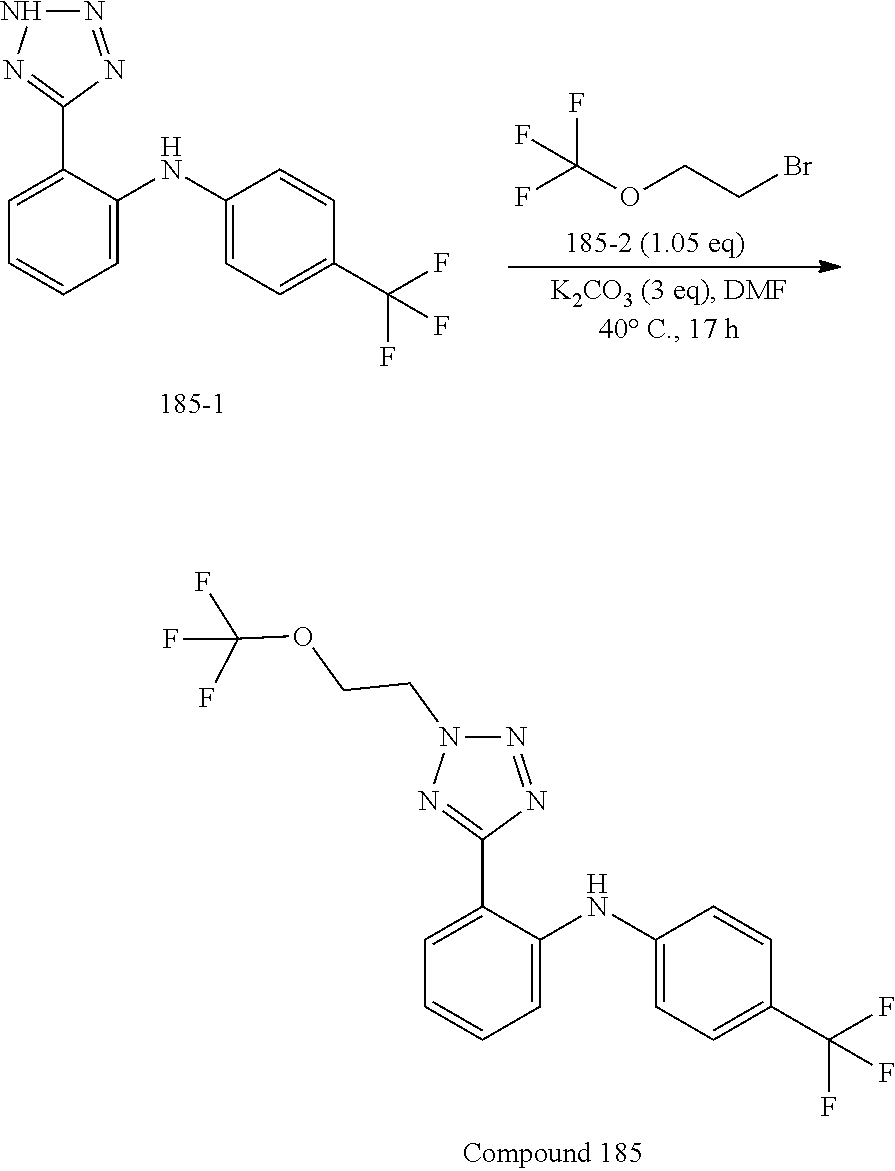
C1=C(C2=NN(CCOC(F)(F)F)N=N2)C(NC2=CC=C(C(F)(F)F)C=C2)=CC=C1.C1=C(C2=NNN=N2)C(NC2=CC=C(C(F)(F)F)C=C2)=CC=C1.FC(OCCBr)(F)F
